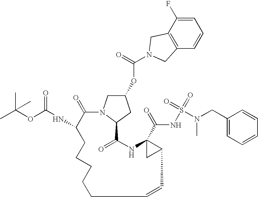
C1=C(F)C2=C(C=C1)CN(C(=O)OC1CN3C(C1)C(=O)NC1(C(=O)NS(=O)(=O)N(C)CC4=CC=CC=C4)CC1C=CCCCCCC(NC(OC(C)(C)C)=O)C3=O)C2
